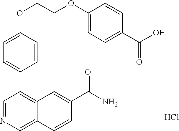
C1(OCCOC2=CC=C(C(O)=O)C=C2)=CC=C(C2=C3C(=CN=C2)C=CC(C(N)=O)=C3)C=C1.Cl
